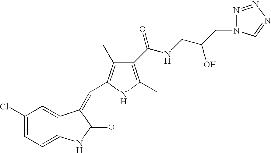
C1(Cl)=CC=C2C(=C1)C(=CC1=C(C)C(C(NCC(CN3N=NN=C3)O)=O)=C(C)N1)C(=O)N2
